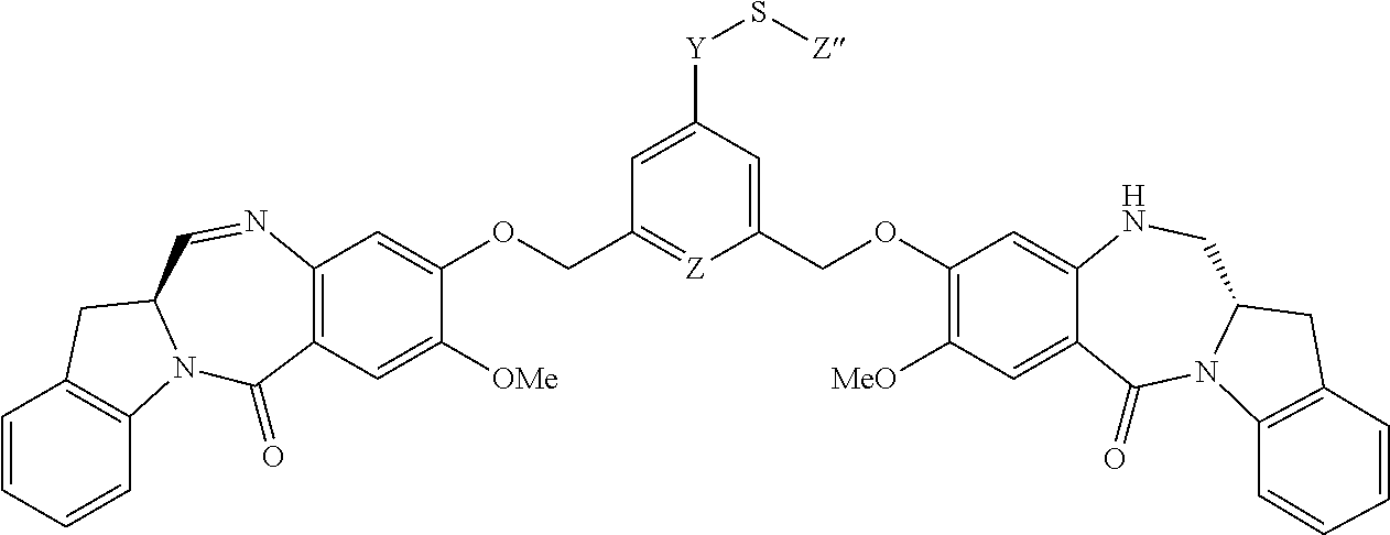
C1=CC=CC2=C1CC1N2C(=O)C2=C(N=C1)C=C(OCC1=[Z]C(COC3=C([MeO])C=C4C(=C3)NCC3N(C4=O)C4=C(C3)C=CC=C4)=CC([Y]S[Z])=C1)C([OMe])=C2
